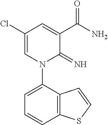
C1(Cl)=CN(C2=CC=CC3=C2C=CS3)C(=N)C(C(N)=O)=C1
